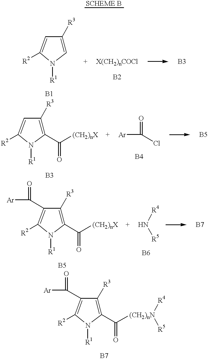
C1=C([R3])C=C([R2])N1[R1].[Ar]C(=O)Cl.C1(C([(CH2)nX])=O)=C([R3])C=C([R2])N1[R1].C1(C([(CH2)nX])=O)=C([R3])C(C([Ar])=O)=C([R2])N1[R1].N([R4])[R5].C1(C([(CH2)nN]([R4])[R5])=O)=C([R3])C(C([Ar])=O)=C([R2])N1[R1]
